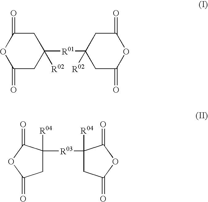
C1C(=O)OC(=O)CC1([R01]C1([R02])CC(=O)OC(=O)C1)[R02].C1C([R04])([R03]C2([R04])CC(=O)OC2=O)C(=O)OC1=O
